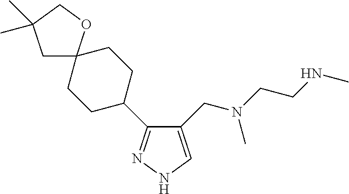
C1(CN(CCNC)C)=CNN=C1C1CCC2(CC1)CC(C)(C)CO2
